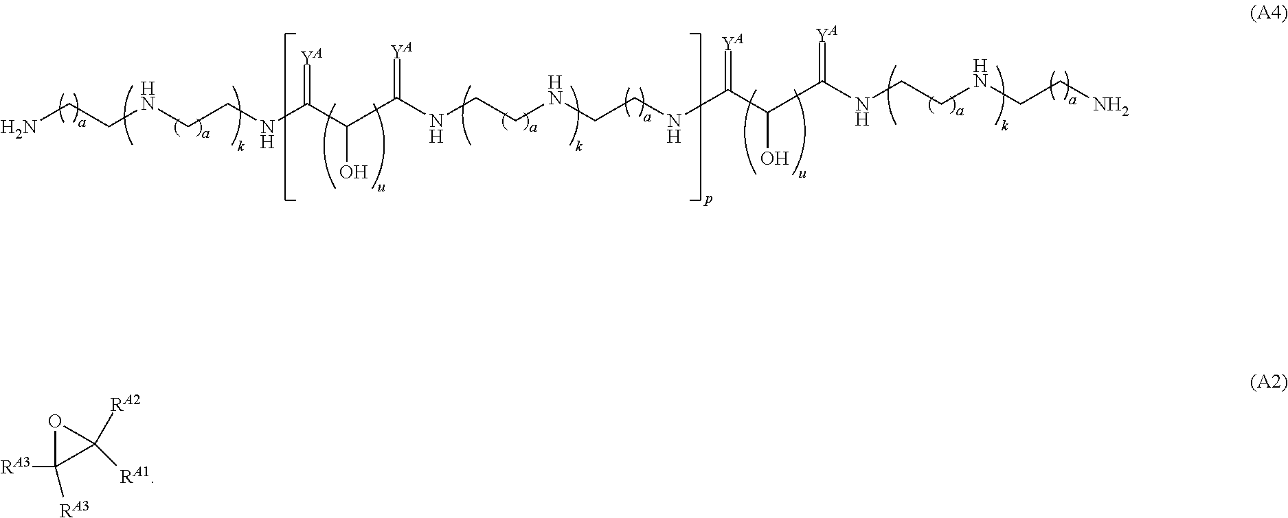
N(CCNC(C(O)C(=[YA])NCCNCCNC(C(C(NCCNCCN)=[YA])O)=[YA])=[YA])CCN.O1C([RA2])([RA1])C1([RA3])[RA3]
